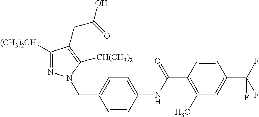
C1([(CH3)2CH])=NN(CC2=CC=C(NC(C3=C(C)C=C(C(F)(F)F)C=C3)=O)C=C2)C([CH(CH3)2])=C1CC(=O)O
